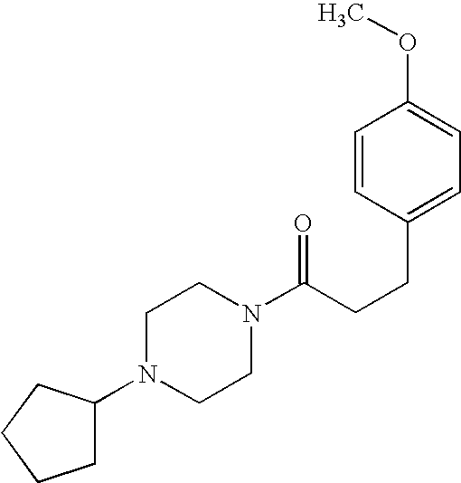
C(CCC1=CC=C(OC)C=C1)(=O)N1CCN(C2CCCC2)CC1
